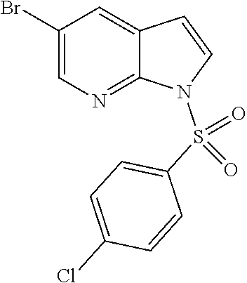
C1(Br)=CN=C2C(=C1)C=CN2S(C1=CC=C(Cl)C=C1)(=O)=O
